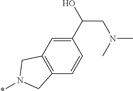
C1(C(O)CN(C)C)=CC2=C(C=C1)CN(*)C2
